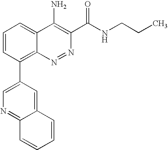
C12=CC(C3=C4C(=CC=C3)C(N)=C(C(NCCC)=O)N=N4)=CN=C1C=CC=C2
